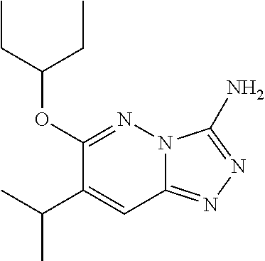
C1(OC(CC)CC)=NN2C(=NN=C2N)C=C1C(C)C
